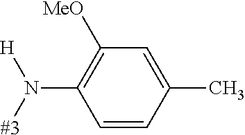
[#3]N(C1=C([MeO])C=C(C)C=C1)[H]
